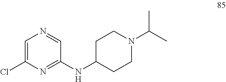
C1=C(Cl)N=C(NC2CCN(C(C)C)CC2)C=N1
